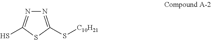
N1=C(S[C10H21])SC(S)=N1
